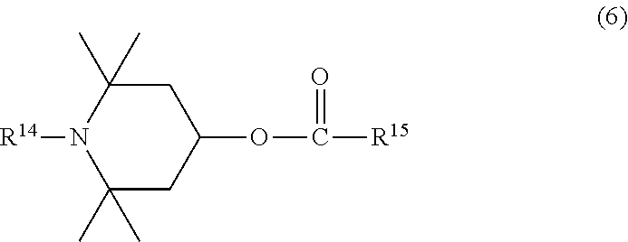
C1C(C)(C)N([R14])C(C)(C)CC1OC([R15])=O
